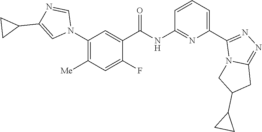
C1(N2C=NC(C3CC3)=C2)=C([Me])C=C(F)C(C(NC2=NC(C3=NN=C4N3CC(C3CC3)C4)=CC=C2)=O)=C1
